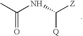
C(=O)(NC([Z])[Q])C
